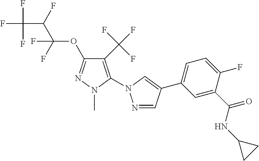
FC(C(F)C(F)(F)OC1=NN(C)C(N2N=CC(C3=CC=C(F)C(C(=O)NC4CC4)=C3)=C2)=C1C(F)(F)F)(F)F
